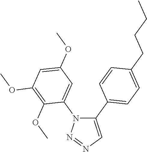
C1(C2=CC=C(CCCC)C=C2)=CN=NN1C1=CC(OC)=CC(OC)=C1OC
